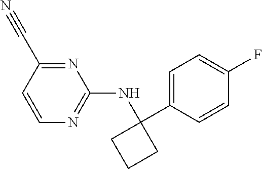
C1=CC(C#N)=NC(NC2(C3=CC=C(F)C=C3)CCC2)=N1
